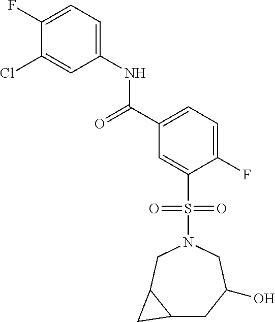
C1(F)=CC=C(NC(C2=CC=C(F)C(S(=O)(=O)N3CC4C(CC(O)C3)C4)=C2)=O)C=C1Cl
